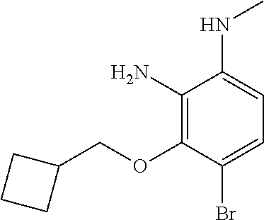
C1(N)=C(OCC2CCC2)C(Br)=CC=C1NC
